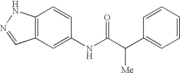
C12=C(C=C(NC(C(C3=CC=CC=C3)[Me])=O)C=C1)C=NN2
